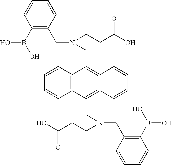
C1=CC2=C(C=C1)C(CN(CCC(O)=O)CC1=C(B(O)O)C=CC=C1)=C1C(=C2CN(CCC(O)=O)CC2=C(B(O)O)C=CC=C2)C=CC=C1
